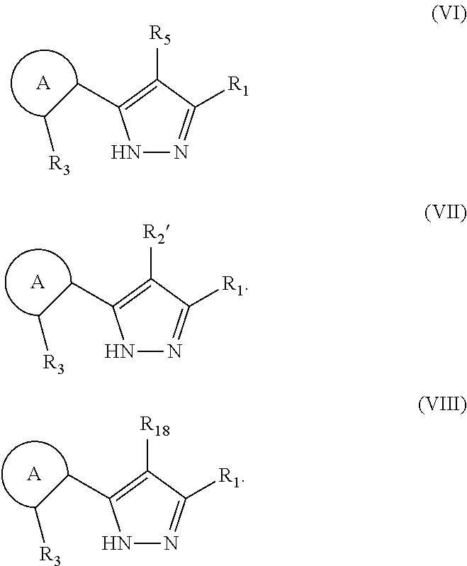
N1N=C([R1])C([R5])=C1CC[R3].[A].N1N=C([R1])C([R2])=C1CC[R3].[A].N1N=C([R1])C([R18])=C1CC[R3].[A]
